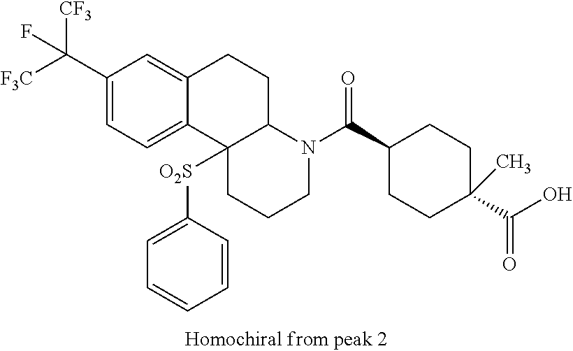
C(C1=CC=C2C(=C1)CCC1C2([O2S]C2=CC=CC=C2)CCCN1C(C1CCC(C(O)=O)(C)CC1)=O)([F3C])([CF3])F
